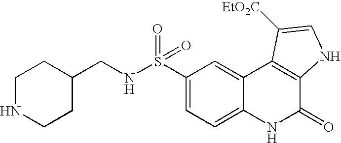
N(S(C1=CC=C2C(=C1)C1=C(C(=O)N2)NC=C1[EtO2C])(=O)=O)CC1CCNCC1
